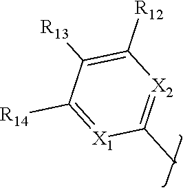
C1([R14])=[X1]C(C)=[X2]C([R12])=C1[R13]
